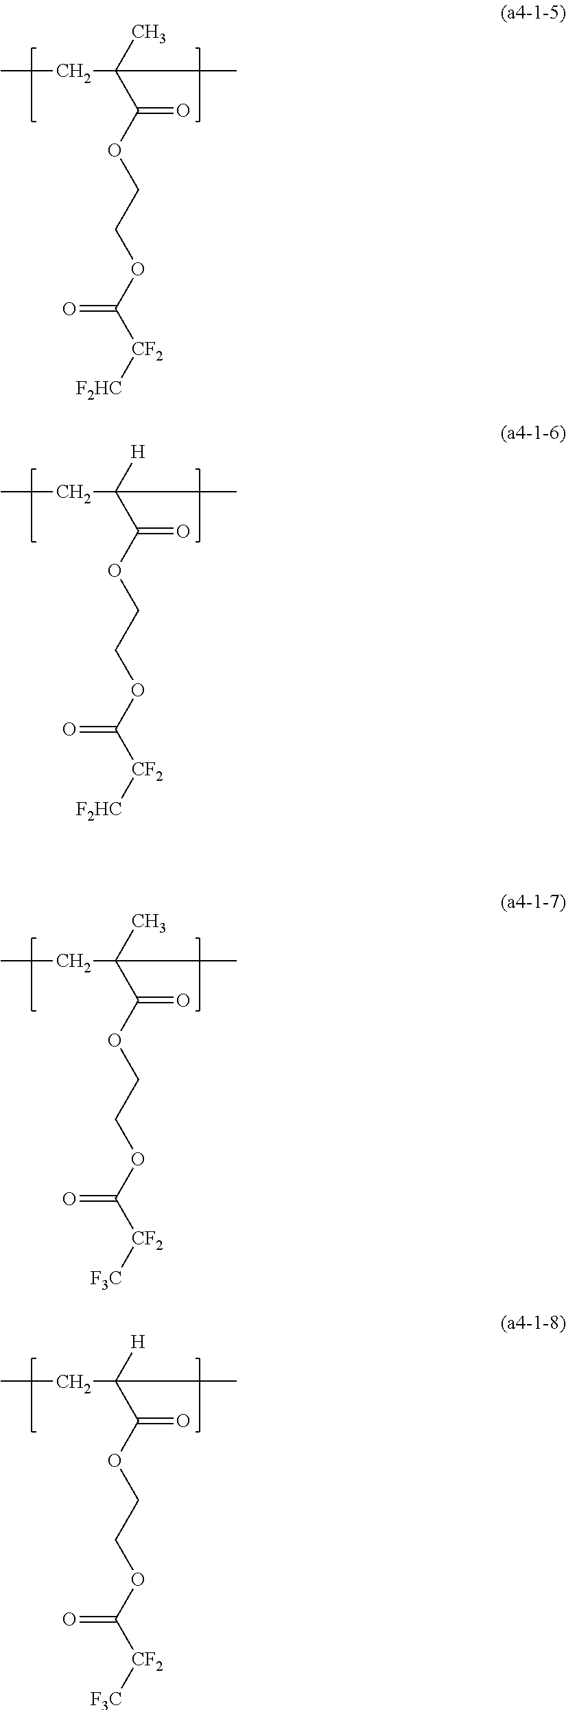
C(=O)(OCCOC([CF2][F2HC])=O)C(C)(C)CC.C(=O)(OCCOC([CF2][F2HC])=O)C([H])(C)CC.C(=O)(OCCOC([CF2][F3C])=O)C(C)(C)CC.C(=O)(OCCOC([CF2][F3C])=O)C([H])(C)CC
